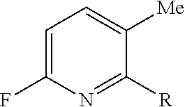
C1=C(F)N=C([R])C([Me])=C1
